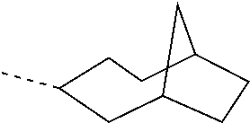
C12CC(C)CCC(C1)CC2
